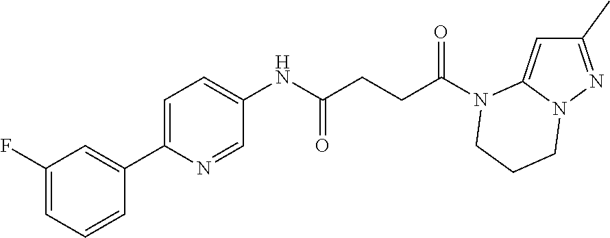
C1(C)=NN2C(=C1)N(C(CCC(NC1=CC=C(C3=CC(F)=CC=C3)N=C1)=O)=O)CCC2
